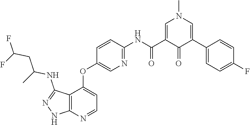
N1=C(NC(CC(F)F)C)C2=C(N=CC=C2OC2=CN=C(NC(C3=CN(C)C=C(C4=CC=C(F)C=C4)C3=O)=O)C=C2)N1
